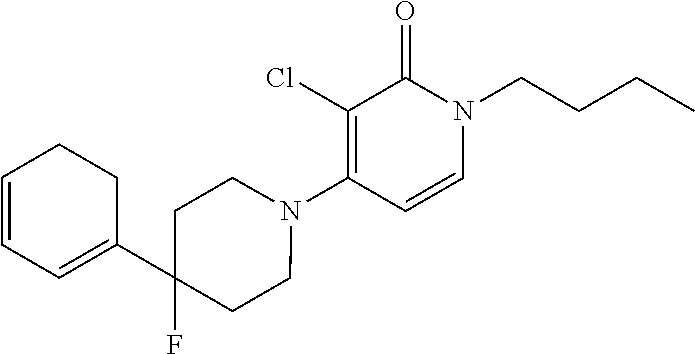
N1(C2=C(Cl)C(=O)N(CCCC)C=C2)CCC(F)(C2=CC=CCC2)CC1
